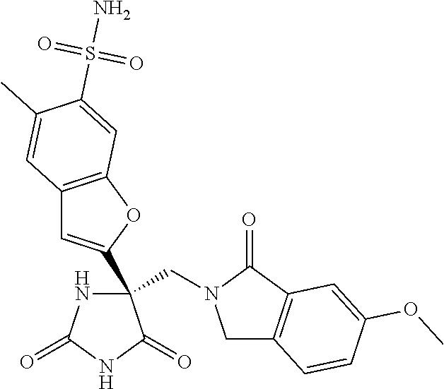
C(C1(C2=CC3=C(O2)C=C(S(N)(=O)=O)C(C)=C3)NC(=O)NC1=O)N1CC2=C(C1=O)C=C(OC)C=C2
